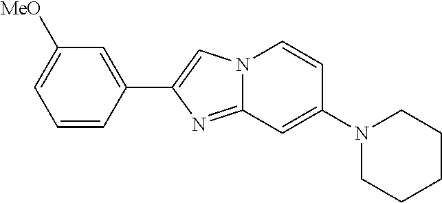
C1=CC(C2=CN3C(=N2)C=C(N2CCCCC2)C=C3)=CC([MeO])=C1
